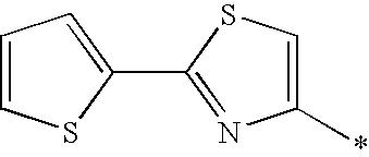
C1=CSC(C2=NC(*)=CS2)=C1
